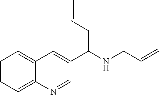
C12=CC=CC=C1N=CC(C(NCC=C)CC=C)=C2
